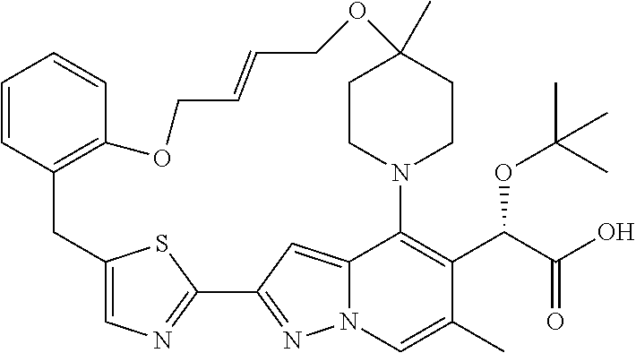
C12=NC=C(S1)CC1=C(C=CC=C1)OCC=CCOC1(C)CCN(C3=C(C(C(=O)O)OC(C)(C)C)C(C)=CN4N=C2C=C43)CC1
